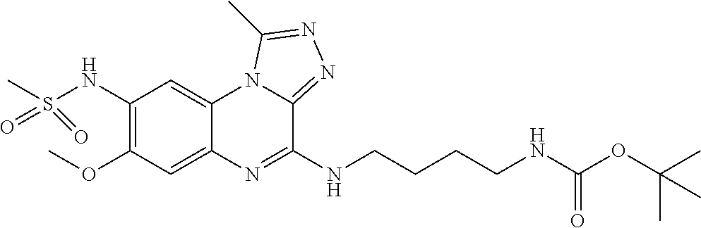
C1(NS(=O)(=O)C)=C(OC)C=C2C(=C1)N1C(=NN=C1C)C(NCCCCNC(OC(C)(C)C)=O)=N2
